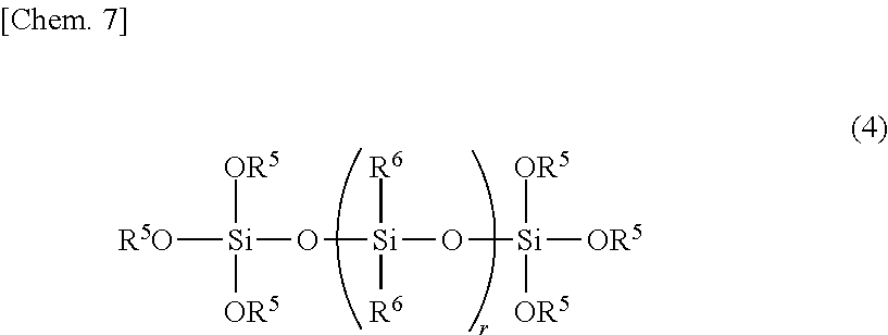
[R5O][Si]([OR5])([OR5])O[Si](O[Si]([OR5])([OR5])[OR5])([R6])[R6]
